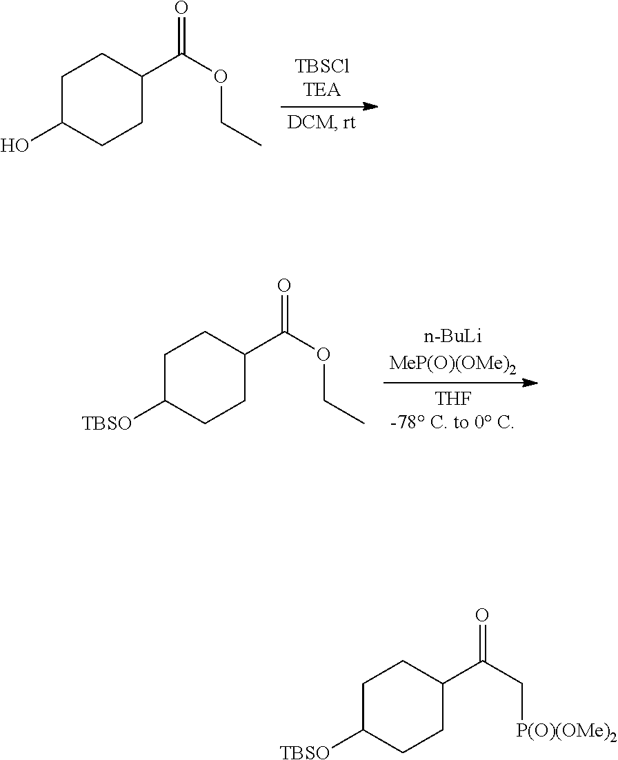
C1C(O)CCC(C(OCC)=O)C1.C1C([TBSO])CCC(C(OCC)=O)C1.C1C([TBSO])CCC(C(C[P(O)(OMe)2])=O)C1
